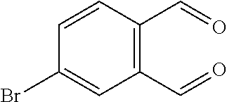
C1(C=O)=C(C=O)C=CC(Br)=C1
